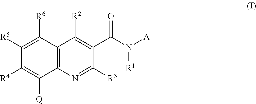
C12=C(N=C([R3])C(C(N([R1])[A])=O)=C1[R2])C([Q])=C([R4])C([R5])=C2[R6]
